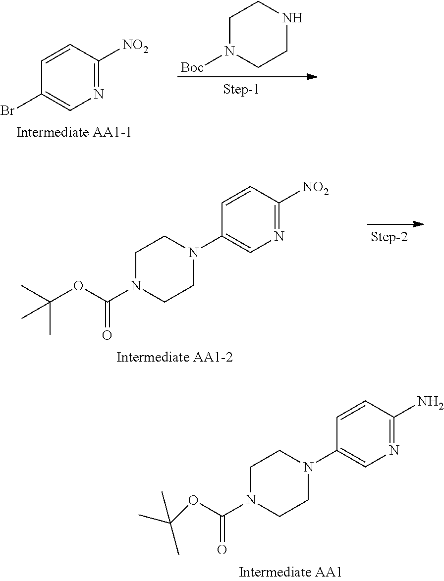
C1=CC([NO2])=NC=C1Br.C1N([Boc])CCNC1.C1=CC(N)=NC=C1N1CCN(C(OC(C)(C)C)=O)CC1.C1=CC([NO2])=NC=C1N1CCN(C(OC(C)(C)C)=O)CC1
